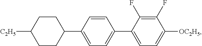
C1CC(C2=CC=C(C3=CC=C([OC2H5])C(F)=C3F)C=C2)CCC1[C2H5]
